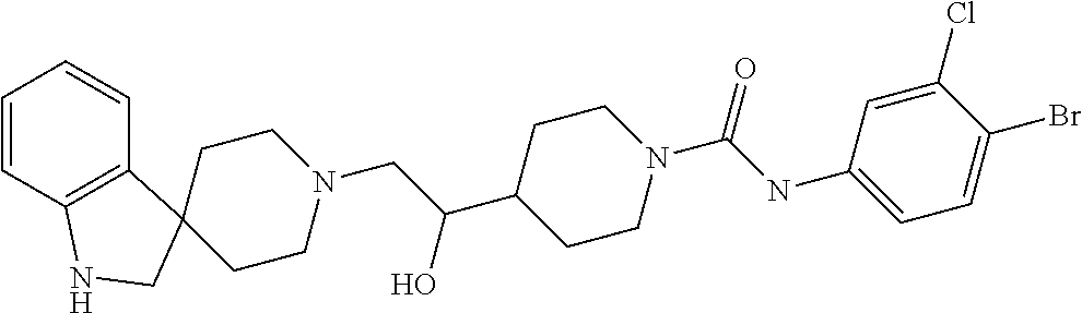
C1=CC2=C(C=C1)C1(CN2)CCN(CC(C2CCN(C(NC3=CC=C(Br)C(Cl)=C3)=O)CC2)O)CC1
